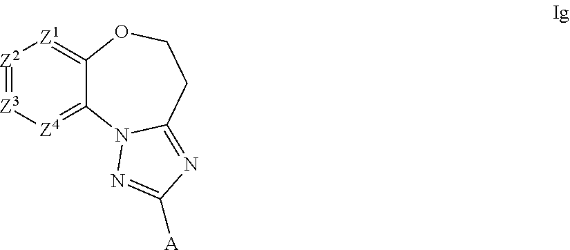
[Z2]1=[Z3][Z4]=C2C(=[Z1]1)OCCC1=NC([A])=NN21
